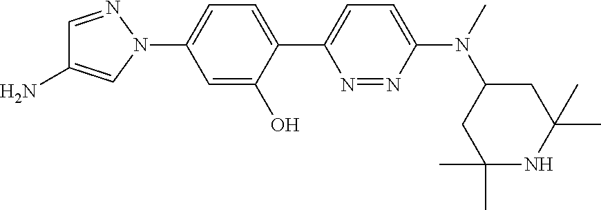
N1=NC(N(C2CC(C)(C)NC(C)(C)C2)C)=CC=C1C1=CC=C(N2N=CC(N)=C2)C=C1O
